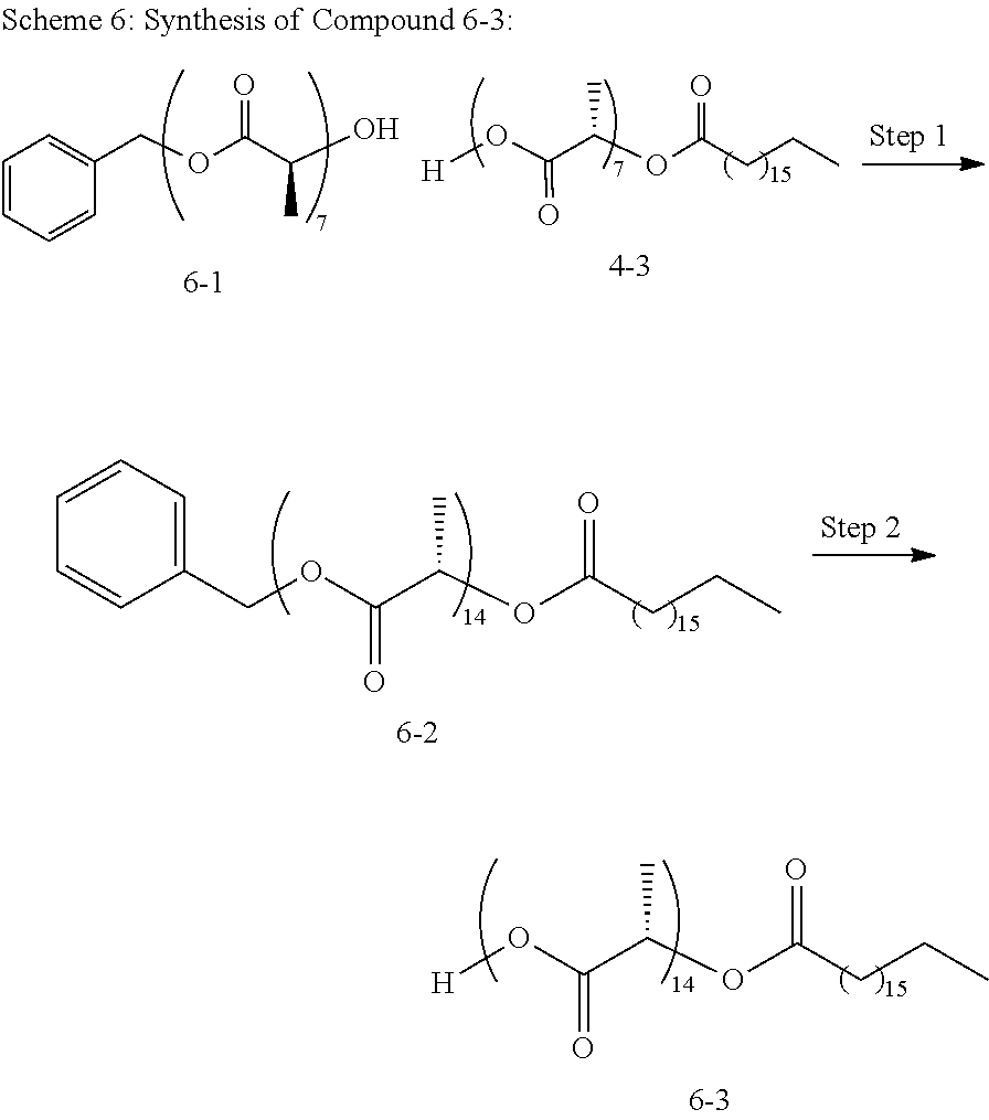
C1=CC=C(COC(C(OC(CCC)=O)C)=O)C=C1.[H]OC(C(OC(CCC)=O)C)=O.C1=CC=CC(COC(C(O)C)=O)=C1.[H]OC(C(OC(CCC)=O)C)=O
